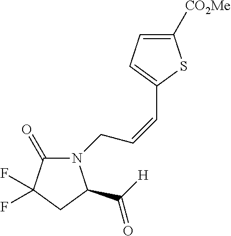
N1(CC=CC2=CC=C([CO2Me])S2)C(=O)C(F)(F)CC1C([H])=O
